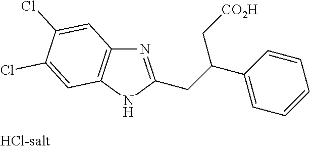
N1=C(CC(C2=CC=CC=C2)C[CO2H])NC2=C1C=C(Cl)C(Cl)=C2
